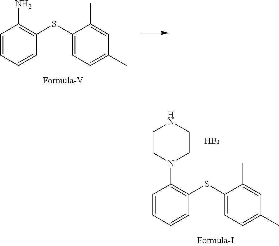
C1=CC=CC(SC2=CC=C(C)C=C2C)=C1N.C1=CC=CC(SC2=CC=C(C)C=C2C)=C1N1CCNCC1.Br
